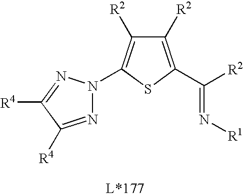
N(=C([R2])C1=C([R2])C([R2])=C(N2N=C([R4])C([R4])=N2)S1)[R1]
